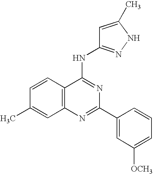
C12=C(N=C(C3=CC([OCH3])=CC=C3)N=C1NC1=NNC(C)=C1)C=C(C)C=C2
